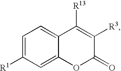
C1=C([R1])C=C2C(=C1)C([R13])=C([R3])C(=O)O2
